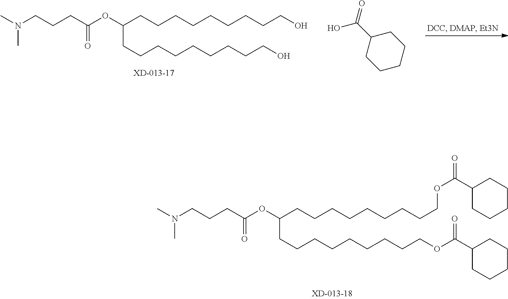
CN(CCCC(OC(CCCCCCCCCOC(=O)C1CCCCC1)CCCCCCCCCOC(C1CCCCC1)=O)=O)C.CN(CCCC(OC(CCCCCCCCCO)CCCCCCCCCO)=O)C.C1(C(=O)O)CCCCC1
